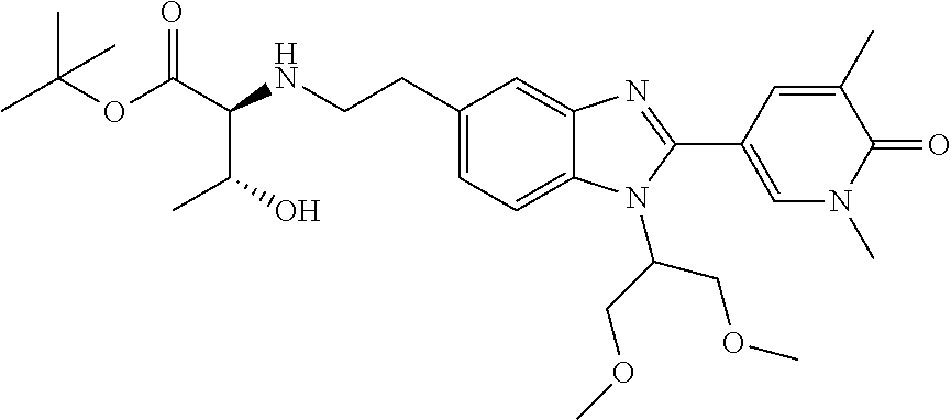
C1=C(CCNC(C(OC(C)(C)C)=O)C(O)C)C=C2C(=C1)N(C(COC)COC)C(C1=CN(C)C(=O)C(C)=C1)=N2
